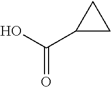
OC(=O)C1CC1
